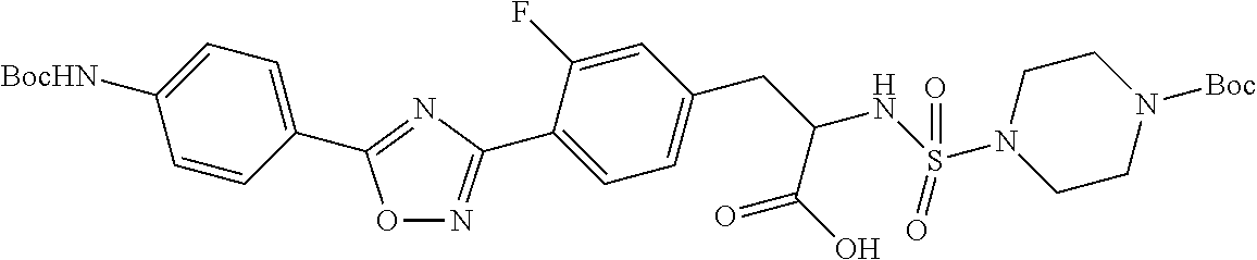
O1N=C(C2=CC=C(CC(NS(N3CCN([Boc])CC3)(=O)=O)C(O)=O)C=C2F)N=C1C1=CC=C([BocHN])C=C1
